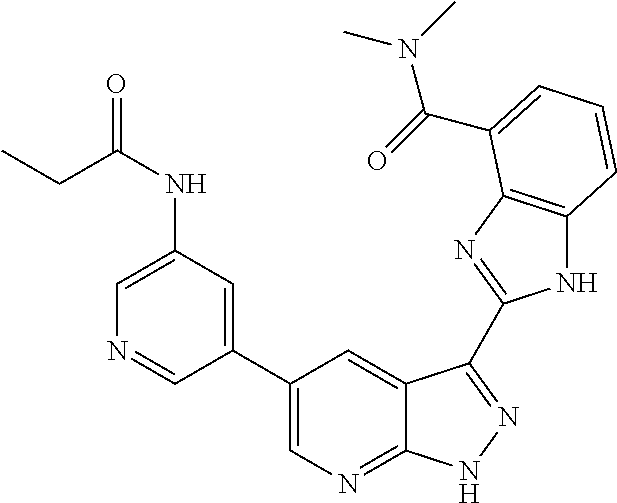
C1(C2=CN=C3C(=C2)C(C2=NC4=C(N2)C=CC=C4C(=O)N(C)C)=NN3)=CC(NC(=O)CC)=CN=C1
